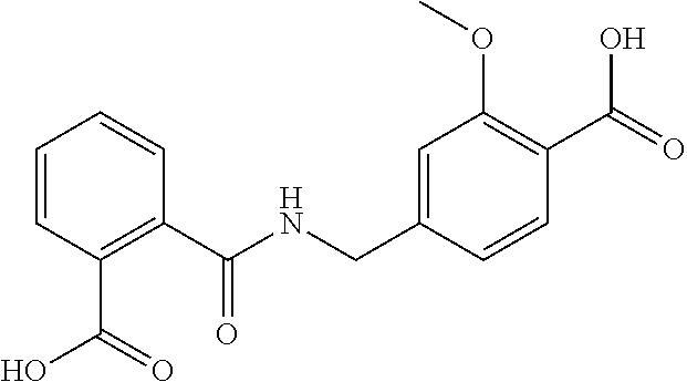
C1=CC(C(=O)NCC2=CC(OC)=C(C(=O)O)C=C2)=C(C(=O)O)C=C1
